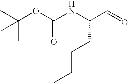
C(OC(NC(C=O)CCCC)=O)(C)(C)C
